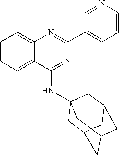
C1(C2=CC=CN=C2)=NC2=CC=CC=C2C(NC23CC4CC(CC(C2)C4)C3)=N1
